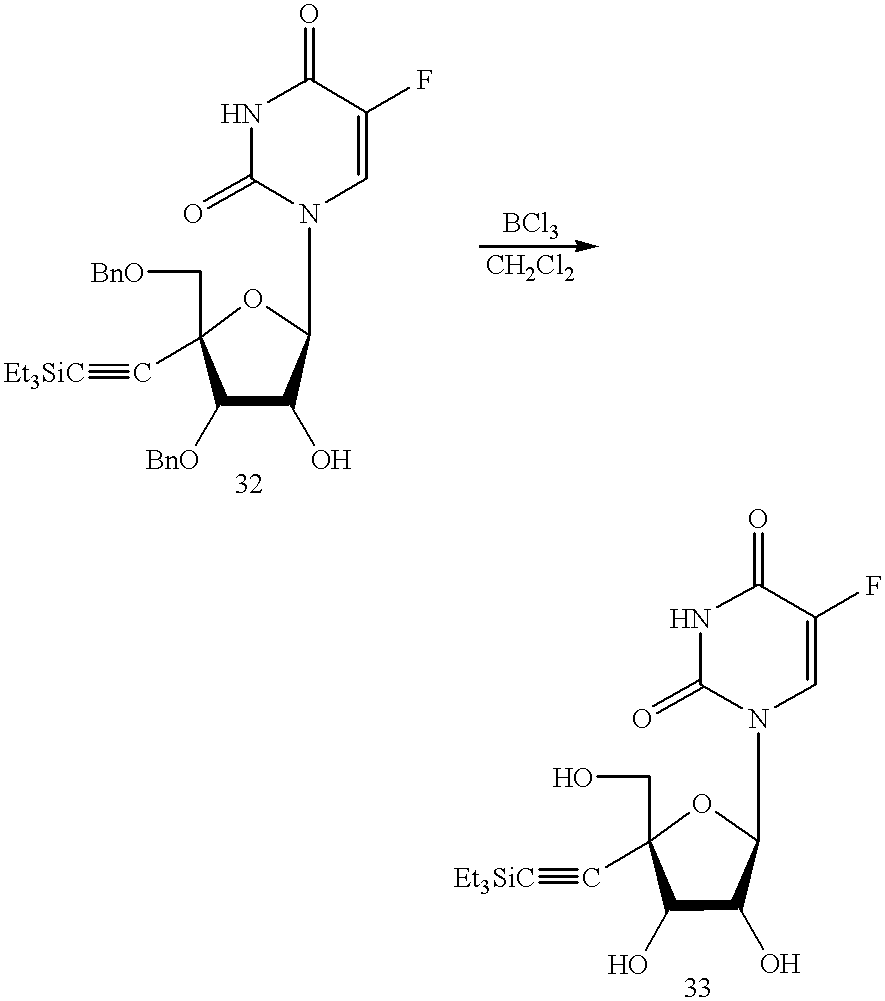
N1C(=O)N(C2OC(C[BnO])(C#[Et3SiC])C([BnO])C2O)C=C(F)C1=O.N1C(=O)N(C2OC(CO)(C#[Et3SiC])C(O)C2O)C=C(F)C1=O
